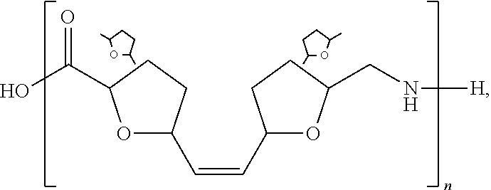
O1C(C)CCC1C.C(=CC1OC(CN[H])CC1)C1OC(C(O)=O)CC1.CC1OC(C)CC1
